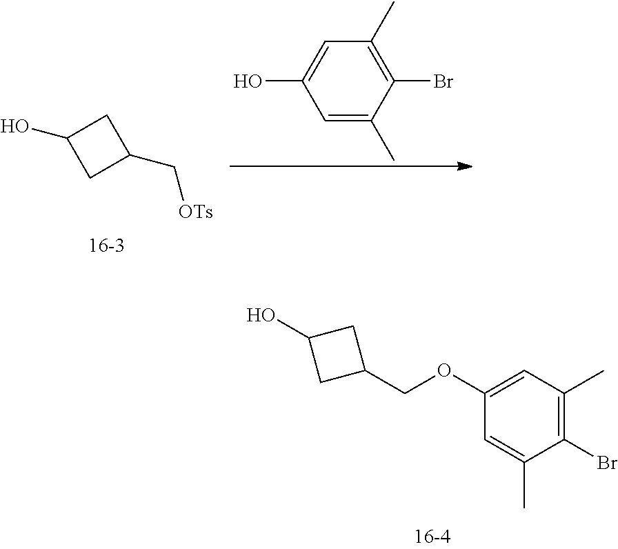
OC1CC(C[OTs])C1.C1=C(C)C(Br)=C(C)C=C1O.C1(Br)=C(C)C=C(OCC2CC(O)C2)C=C1C
